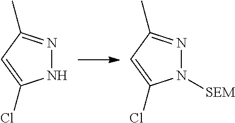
N1N=C(C)C=C1Cl.N1([SEM])N=C(C)C=C1Cl
